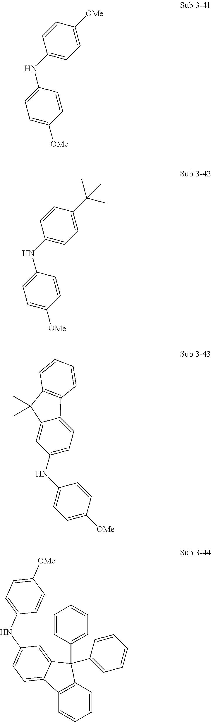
C1(NC2=CC=C([OMe])C=C2)=CC=C([OMe])C=C1.C1(NC2=CC=C(C(C)(C)C)C=C2)=CC=C([OMe])C=C1.C1=CC([OMe])=CC=C1NC1=CC=C2C(=C1)C(C)(C)C1=C2C=CC=C1.C12=C(C=CC=C1)C(C1=CC=CC=C1)(C1=CC=CC=C1)C1=CC(NC3=CC=C([OMe])C=C3)=CC=C21
